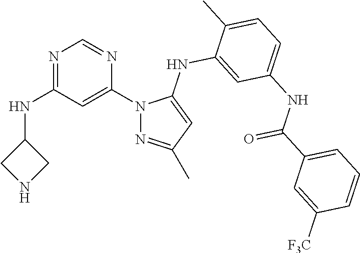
N1=C(NC2CNC2)C=C(N2N=C(C)C=C2NC2=CC(NC(C3=CC=CC([F3C])=C3)=O)=CC=C2C)N=C1
